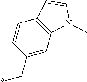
C1(C*)=CC2=C(C=C1)C=CN2C
